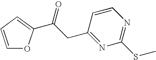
C1=CC=C(C(=O)CC2=NC(SC)=NC=C2)O1
